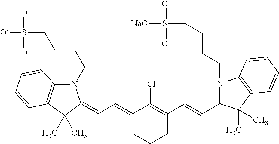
C1(=CC=C2N(CCCCS(=O)(=O)[O-])C3=C(C2(C)C)C=CC=C3)CCCC(C=CC2=[N+](CCCCS(=O)(=O)[NaO])C3=C(C2(C)C)C=CC=C3)=C1Cl
